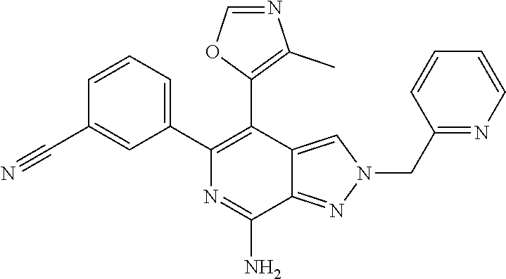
C1(C2=C(C3=CC=CC(C#N)=C3)N=C(N)C3=NN(CC4=NC=CC=C4)C=C23)=C(C)N=CO1
